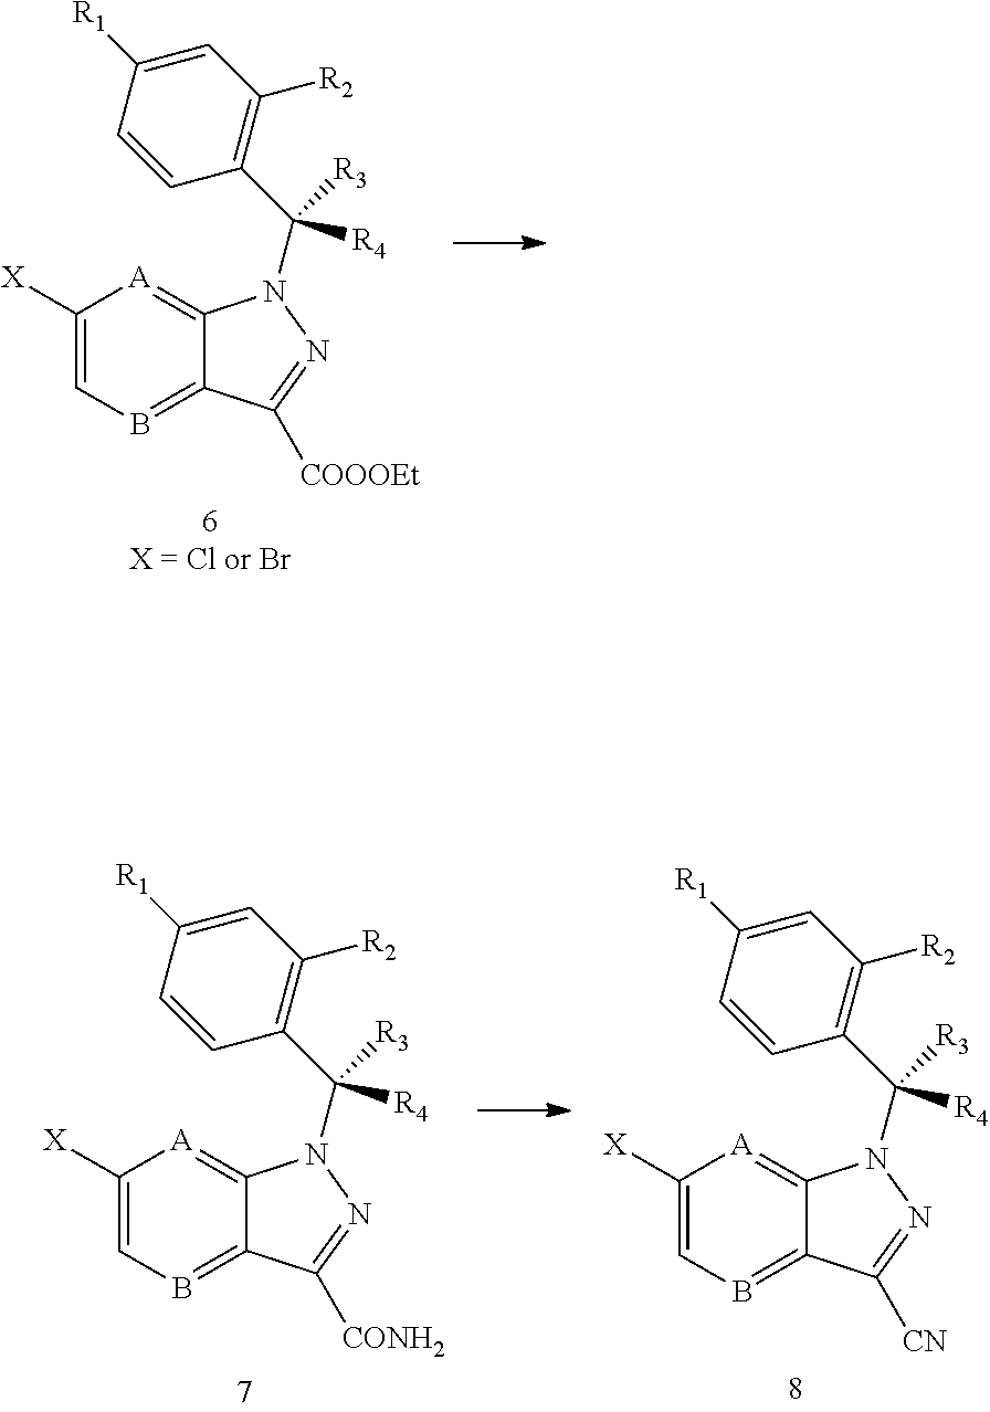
C1([X])=CB=C2C(=[A]1)N(C(C1=C([R2])C=C([R1])C=C1)([R4])[R3])N=C2[COOOEt].C1([X])=CB=C2C(=[A]1)N(C(C1=C([R2])C=C([R1])C=C1)([R4])[R3])N=C2[CN].C1([X])=CB=C2C(=[A]1)N(C(C1=C([R2])C=C([R1])C=C1)([R4])[R3])N=C2[CONH2]
